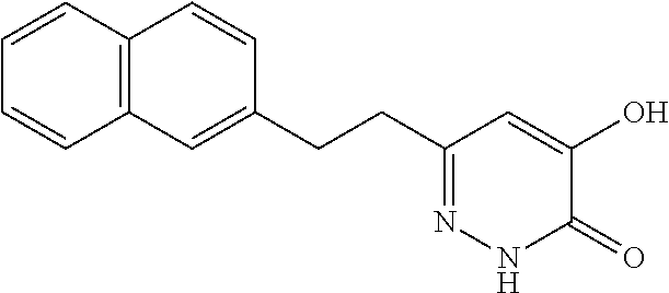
C1(CCC2=NNC(=O)C(O)=C2)=CC2=C(C=C1)C=CC=C2
